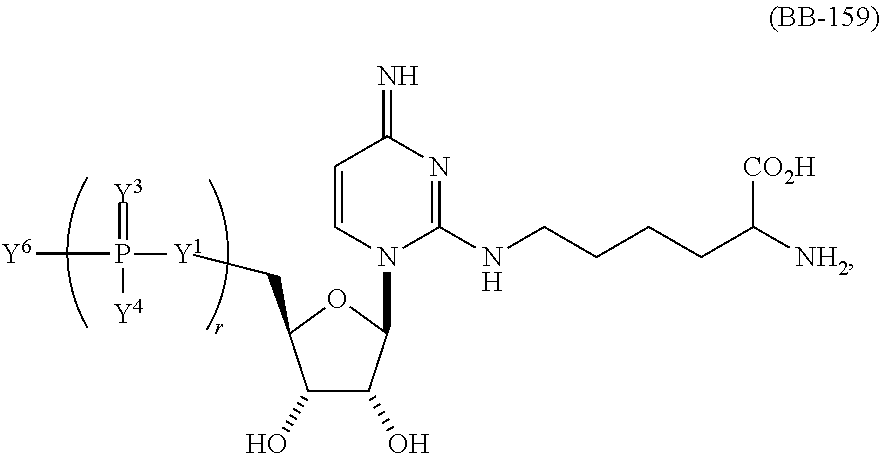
C1(O)C(O)C(N2C(NCCCCC([NH2])[CO2H])=NC(=N)C=C2)OC1C[Y1]P(=[Y3])([Y6])[Y4]
